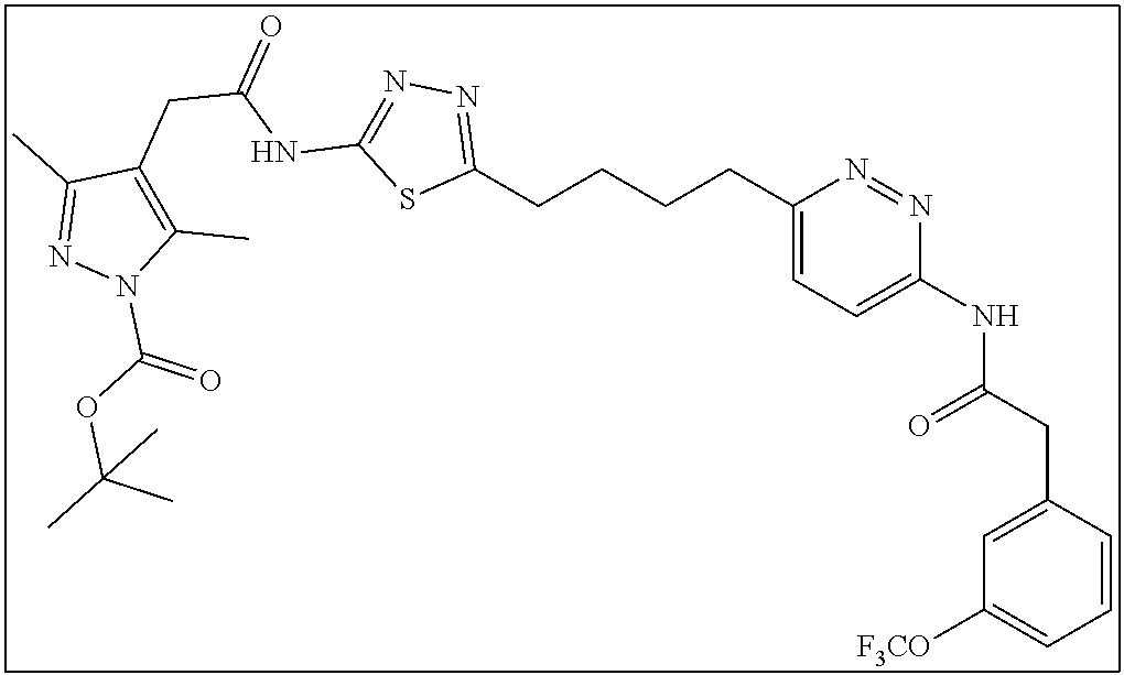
C1(CCCCC2=CC=C(NC(CC3=CC([F3CO])=CC=C3)=O)N=N2)=NN=C(NC(CC2=C(C)N(C(OC(C)(C)C)=O)N=C2C)=O)S1
